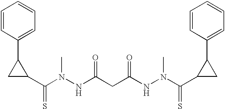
C(N(NC(CC(NN(C(C1CC1C1=CC=CC=C1)=S)C)=O)=O)C)(C1C(C2=CC=CC=C2)C1)=S
